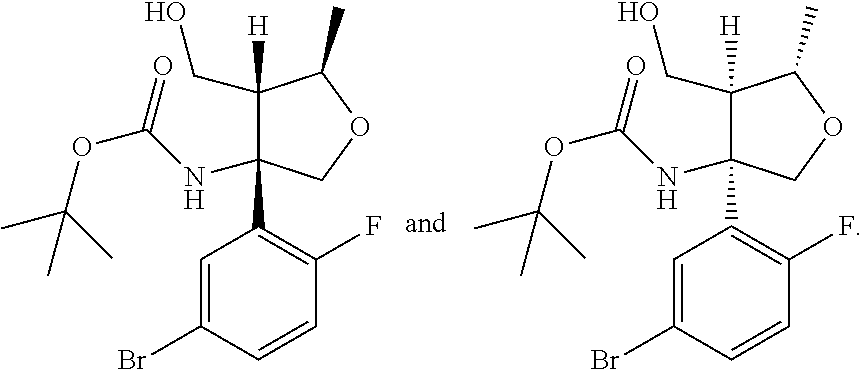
C1(CO)([H])C(NC(OC(C)(C)C)=O)(C2=C(F)C=CC(Br)=C2)COC1C.C1(CO)([H])C(NC(OC(C)(C)C)=O)(C2=C(F)C=CC(Br)=C2)COC1C
